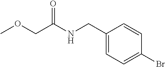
C1(CNC(COC)=O)=CC=C(Br)C=C1
